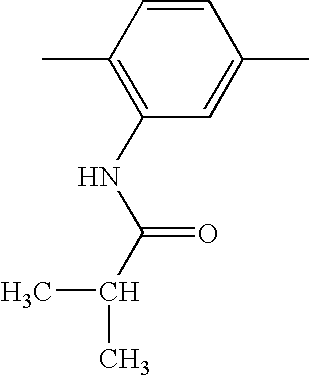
C1=CC(C)=C(NC(C(C)C)=O)C=C1C
